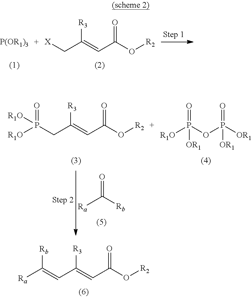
[P(OR1)3].[R3]C(=CC(O[R2])=O)C[X].O=C([Rb])[Ra].[R3]C(=CC(O[R2])=O)CP(=O)([R1O])[R1O].O(P([OR1])(=O)[OR1])P([R1O])(=O)[OR1].[Rb]C(=CC(=CC(O[R2])=O)[R3])[Ra]
